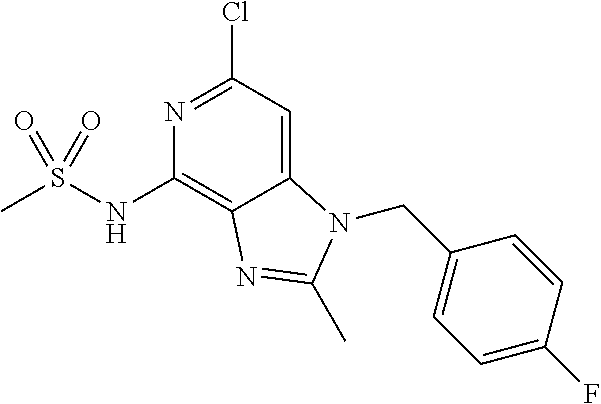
C1(NS(C)(=O)=O)=C2C(=CC(Cl)=N1)N(CC1=CC=C(F)C=C1)C(C)=N2
